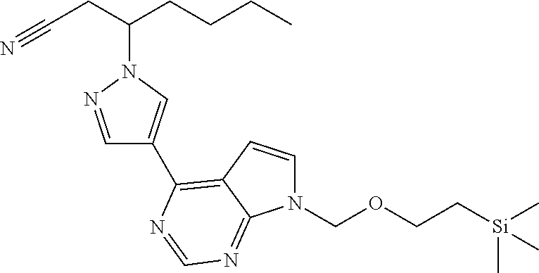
C1=NN(C(CCCC)CC#N)C=C1C1=C2C=CN(COCC[Si](C)(C)C)C2=NC=N1
